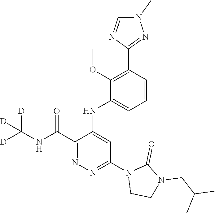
C1=CC(C2=NN(C)C=N2)=C(OC)C(NC2=CC(N3CCN(CC(C)C)C3=O)=NN=C2C(NC([D])([D])[D])=O)=C1
